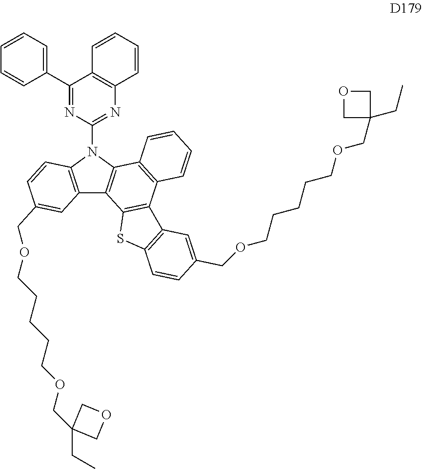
C12=C(N(C3=NC4=C(C(C5=CC=CC=C5)=N3)C=CC=C4)C3=C1C1=C(C4=C3C=CC=C4)C3=C(S1)C=CC(COCCCCCOCC1(CC)COC1)=C3)C=CC(COCCCCCOCC1(CC)COC1)=C2
